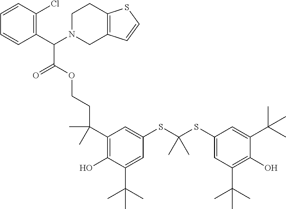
C1(C(C)(CCOC(=O)C(C2=C(Cl)C=CC=C2)N2CC3=C(CC2)SC=C3)C)=C(O)C(C(C)(C)C)=CC(SC(SC2=CC(C(C)(C)C)=C(O)C(C(C)(C)C)=C2)(C)C)=C1
